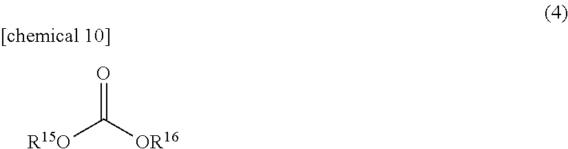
[R15O]C([OR16])=O
